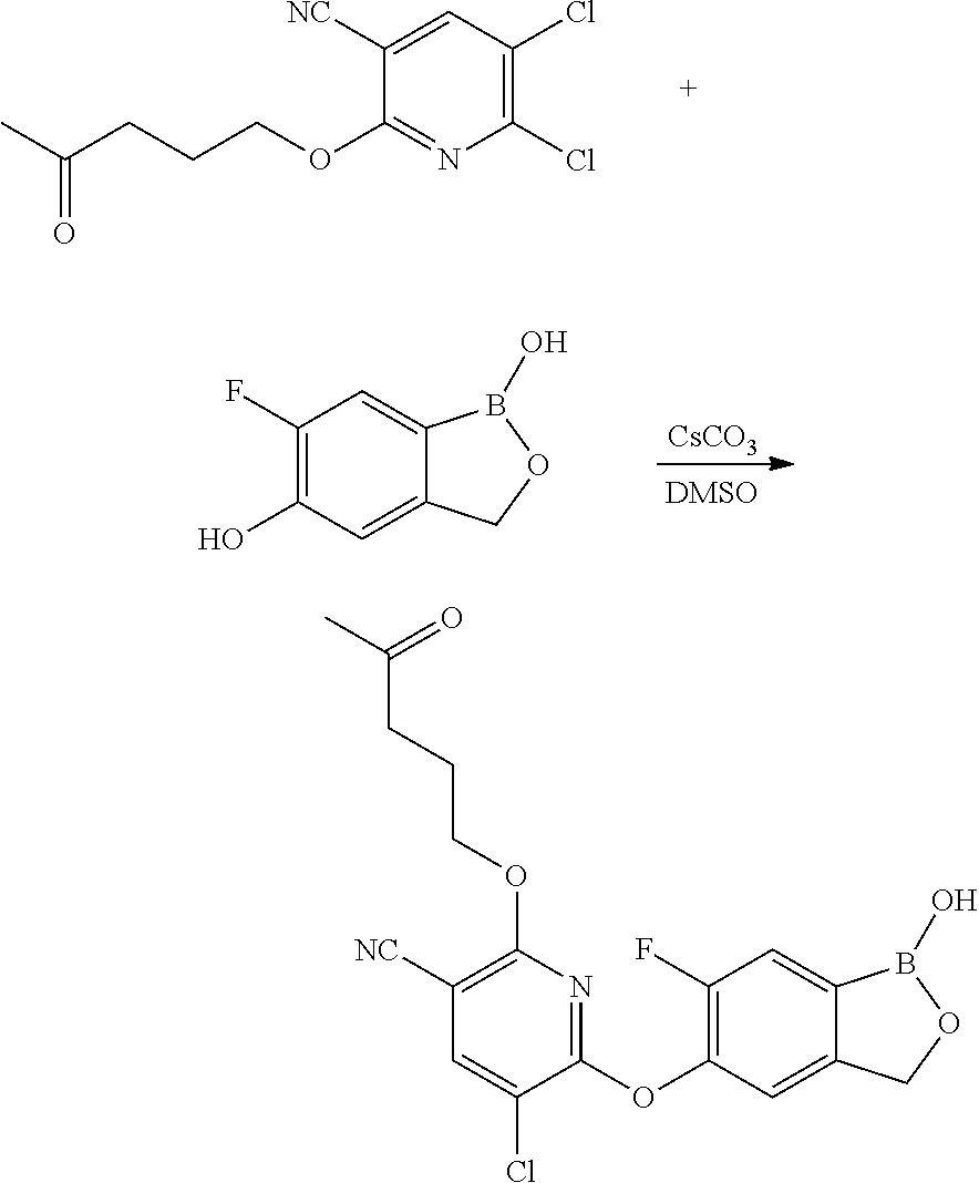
C1(Cl)=C(Cl)C=C([NC])C(OCCCC(C)=O)=N1.[CsCO3].C1(F)=C(O)C=C2C(=C1)B(O)OC2.C1(OC2=C(F)C=C3C(=C2)COB3O)=NC(OCCCC(C)=O)=C([NC])C=C1Cl
